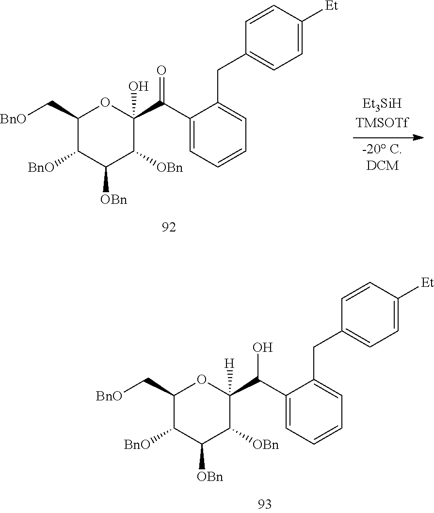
C1(C[BnO])C([BnO])C([OBn])C([OBn])C(C(C2=CC=CC=C2CC2=CC=C([Et])C=C2)O)([H])O1.C1(C[BnO])C([BnO])C([OBn])C([OBn])C(C(C2=CC=CC=C2CC2=CC=C([Et])C=C2)=O)(O)O1
